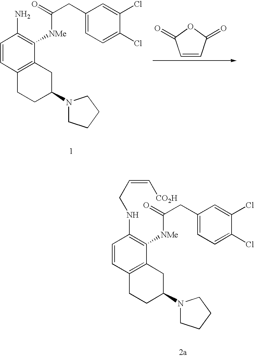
C1=CC2=C(C([NMe]C(CC3=CC=C(Cl)C(Cl)=C3)=O)=C1N)CC(N1CCCC1)CC2.C1=CC(=O)OC1=O.C1=CC2=C(C([NMe]C(CC3=CC=C(Cl)C(Cl)=C3)=O)=C1NCC=C[CO2H])CC(N1CCCC1)CC2
